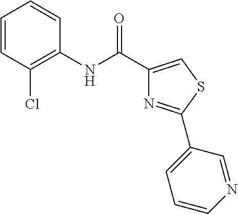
C1=CC(Cl)=C(NC(C2=CSC(C3=CC=CN=C3)=N2)=O)C=C1
